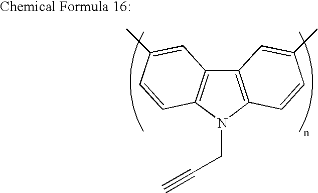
C12=C(N(CC#C)C3=C1C=C(C)C=C3)C=CC(C)=C2
